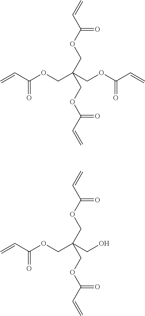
C=CC(OCC(COC(C=C)=O)(COC(C=C)=O)COC(C=C)=O)=O.C=CC(OCC(CO)(COC(C=C)=O)COC(C=C)=O)=O
